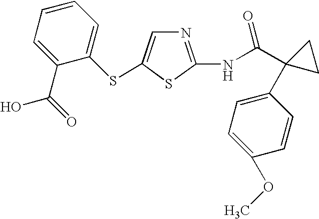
N1=C(NC(C2(C3=CC=C(OC)C=C3)CC2)=O)SC(SC2=CC=CC=C2C(=O)O)=C1
